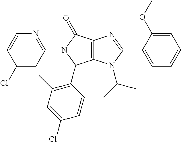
C12=C(N(C(C)C)C(C3=CC=CC=C3OC)=N1)C(C1=C(C)C=C(Cl)C=C1)N(C1=NC=CC(Cl)=C1)C2=O
